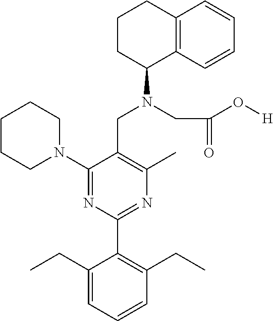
C1(N2CCCCC2)=NC(C2=C(CC)C=CC=C2CC)=NC(C)=C1CN(CC(O[H])=O)C1C2=C(CCC1)C=CC=C2
